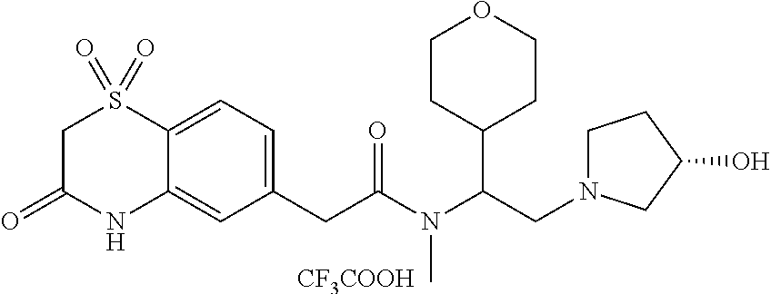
C1(CC(N(C(CN2CCC(O)C2)C2CCOCC2)C)=O)=CC=C2C(=C1)NC(=O)CS2(=O)=O.[CF3COOH]
